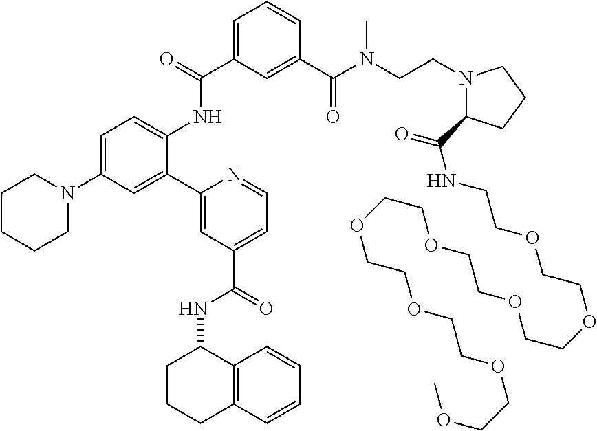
C1=C(N2CCCCC2)C=C(C2=CC(C(=O)NC3CCCC4=C3C=CC=C4)=CC=N2)C(NC(C2=CC=CC(C(N(CCN3C(C(=O)NCCOCCOCCOCCOCCOCCOCCOCCOC)CCC3)C)=O)=C2)=O)=C1
